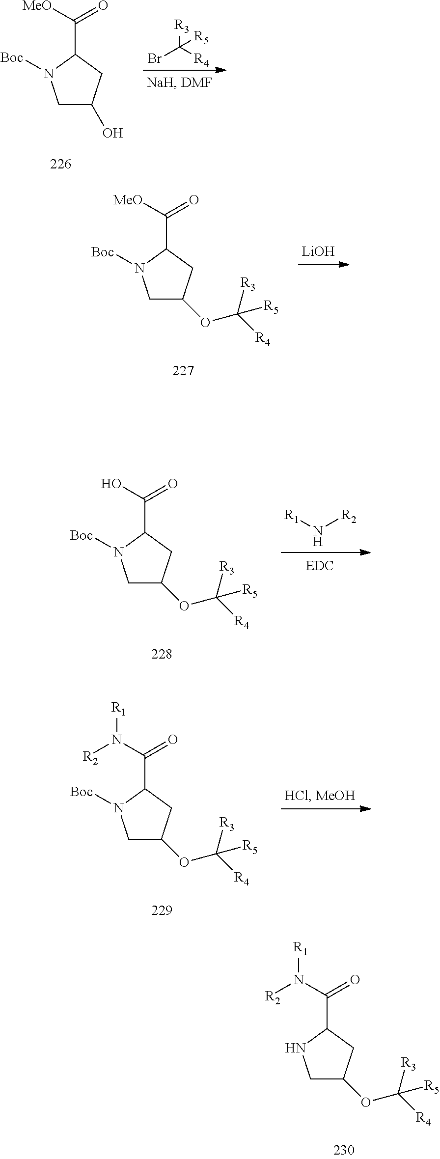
C([R4])([R3])([R5])Br.C1C(O)CC(C([MeO])=O)N1[Boc].C1C(OC([R3])([R4])[R5])CC(C([MeO])=O)N1[Boc].[LiOH].[R1]N[R2].C1C(OC([R3])([R4])[R5])CC(C(O)=O)N1[Boc].C1C(OC([R3])([R4])[R5])CC(C(N([R1])[R2])=O)N1[Boc].C1C(OC([R3])([R4])[R5])CC(C(N([R1])[R2])=O)N1
